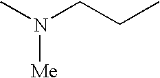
CN(CCC)[Me]
